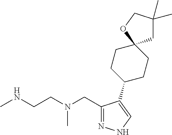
CNCCN(CC1=NNC=C1C1CCC2(CC1)CC(C)(C)CO2)C
